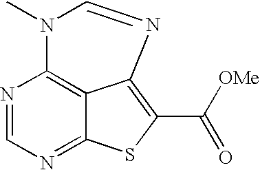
N1=CN=C2C3=C1N(C)C=NC3=C(C([OMe])=O)S2
